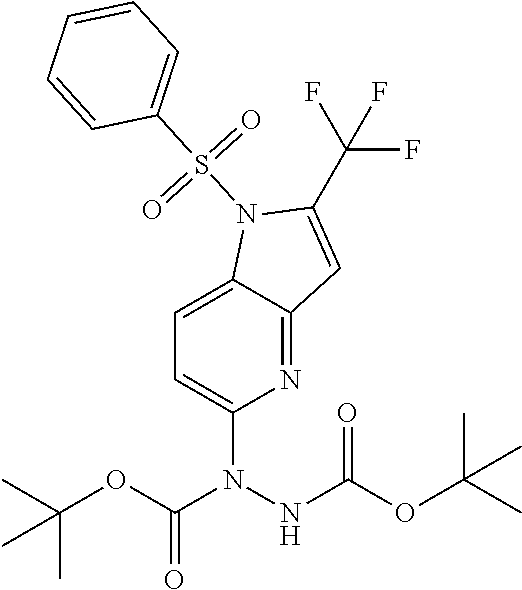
N1=C2C(=CC=C1N(NC(OC(C)(C)C)=O)C(OC(C)(C)C)=O)N(S(C1=CC=CC=C1)(=O)=O)C(C(F)(F)F)=C2
